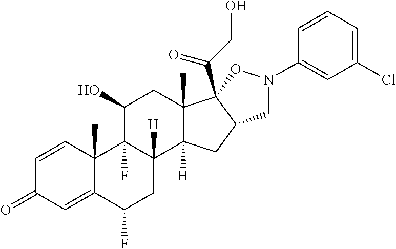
C1=CC2(C)C(=CC1=O)C(F)CC1([H])C2(F)C(O)CC2(C)C1([H])CC1C2(C(CO)=O)ON(C2=CC(Cl)=CC=C2)C1
